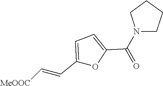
C1(C=C[MeOOC])=CC=C(C(N2CCCC2)=O)O1
